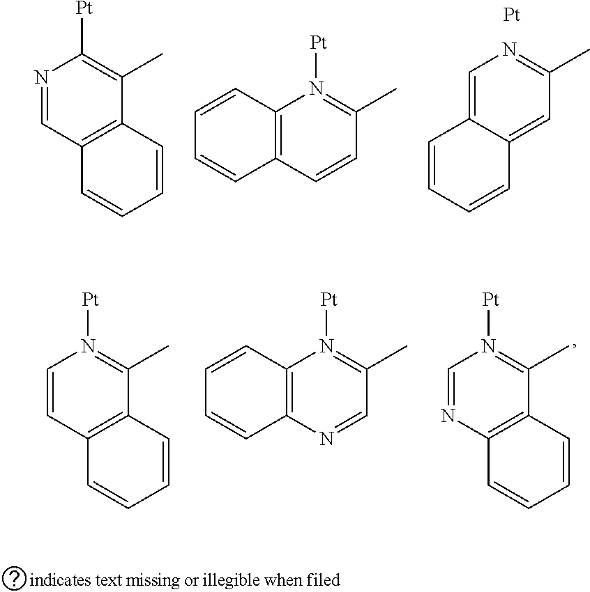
C1=C2C(=CC(C)=N1)C=CC=C2.[Pt].N1=CC2=C(C(C)=C1[Pt])C=CC=C2.C12=C(C=CC(C)=N1[Pt])C=CC=C2.C1=NC2=C(C(C)=N1[Pt])C=CC=C2.C1=CC2=C(C(C)=N1[Pt])C=CC=C2.C12=C(N=CC(C)=N1[Pt])C=CC=C2
